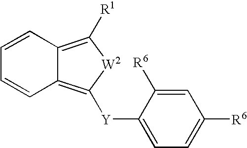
C12=C([Y]C3=CC=C([R6])C=C3[R6])[W2]C([R1])=C1C=CC=C2
